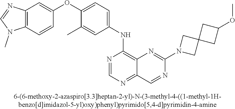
C12=C(C=CC(OC3=CC=C(NC4=C5C(=NC=N4)C=NC(N4CC6(C4)CC(OC)C6)=N5)C=C3C)=C1)N(C)C=N2
